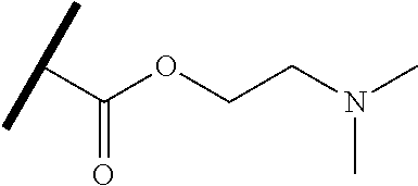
C(=O)(C(C)C)OCCN(C)C
